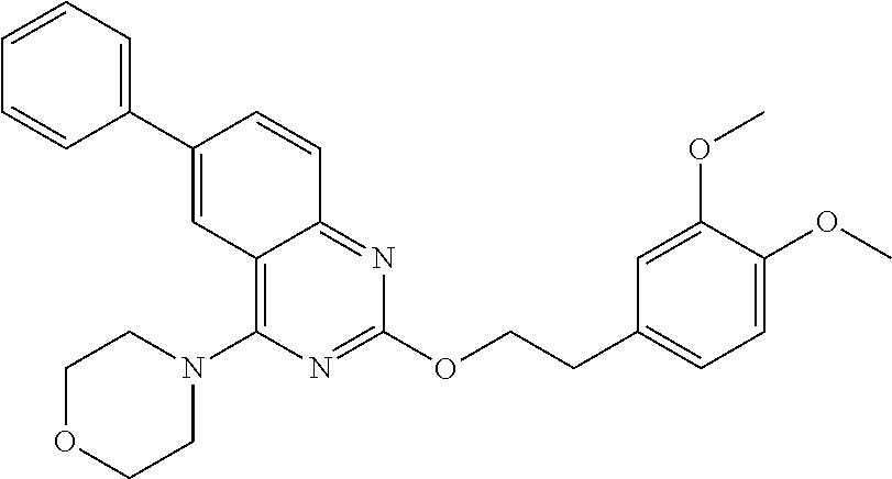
C1(C2=CC3=C(N4CCOCC4)N=C(OCCC4=CC=C(OC)C(OC)=C4)N=C3C=C2)=CC=CC=C1
